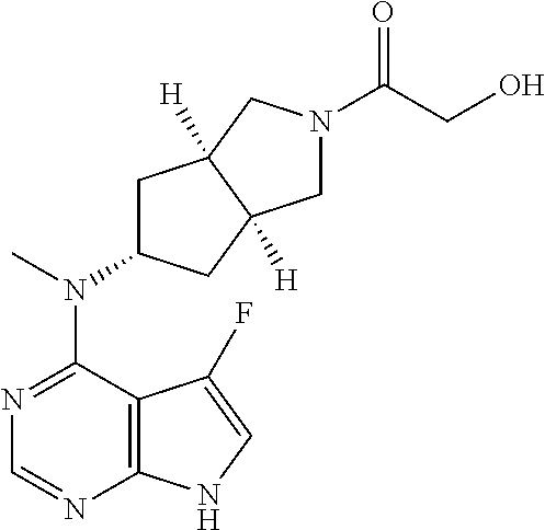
N1=C(N(C2CC3([H])C([H])(C2)CN(C(CO)=O)C3)C)C2=C(N=C1)NC=C2F
